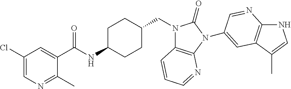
C1(Cl)=CN=C(C)C(C(NC2CCC(CN3C4=C(N(C5=CC6=C(NC=C6C)N=C5)C3=O)N=CC=C4)CC2)=O)=C1
